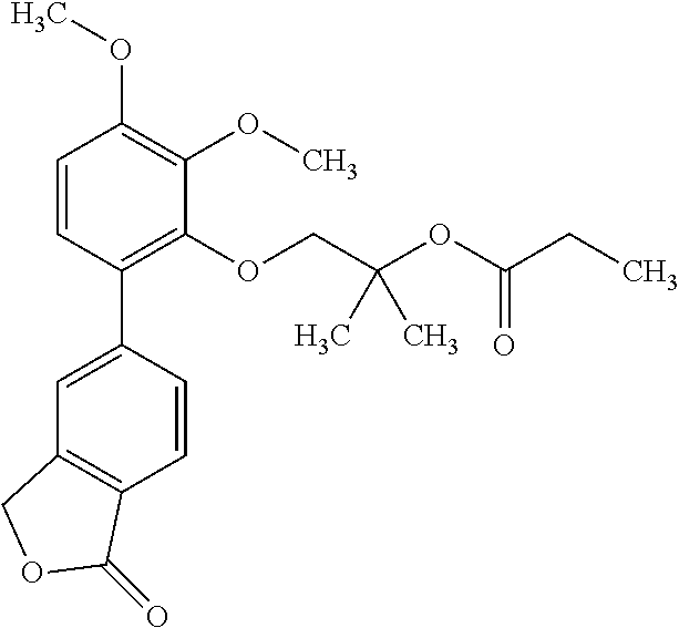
C1=CC(C2=CC3=C(C=C2)C(=O)OC3)=C(OCC(OC(CC)=O)(C)C)C(OC)=C1OC
